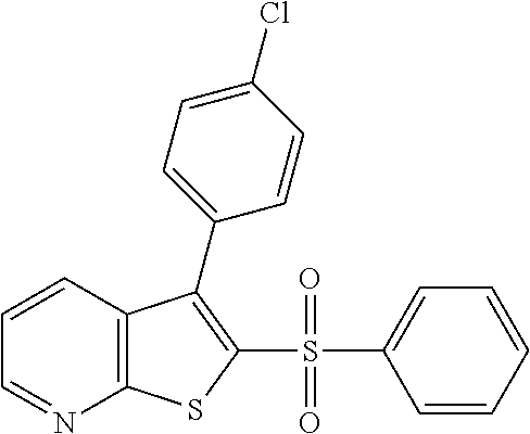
C1=CC2=C(N=C1)SC(S(C1=CC=CC=C1)(=O)=O)=C2C1=CC=C(Cl)C=C1
